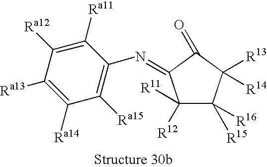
C1([R12])([R11])C([R15])([R16])C([R13])([R14])C(=O)C1=NC1=C([Ra15])C([Ra14])=C([Ra13])C([Ra12])=C1[Ra11]
